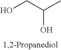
OCC(C)O
